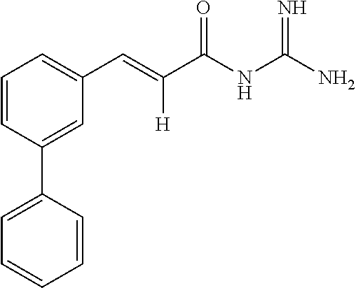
C1=CC(C2=CC=CC=C2)=CC(C=C(C(NC(N)=N)=O)[H])=C1
